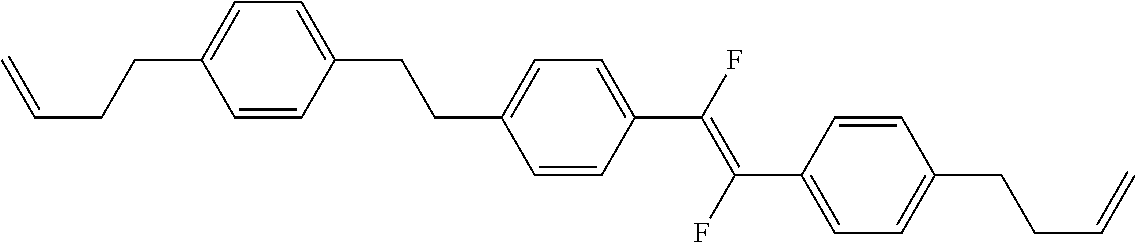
C=CCCC1=CC=C(CCC2=CC=C(C(=C(C3=CC=C(CCC=C)C=C3)F)F)C=C2)C=C1
